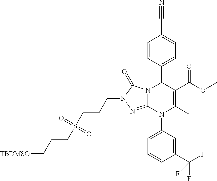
C1=CC(C2N3C(=NN(CCCS(CCC[TBDMSO])(=O)=O)C3=O)N(C3=CC=CC(C(F)(F)F)=C3)C(C)=C2C(OC)=O)=CC=C1C#N
